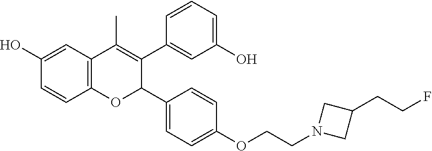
C12=C(C=C(O)C=C1)C(C)=C(C1=CC(O)=CC=C1)C(C1=CC=C(OCCN3CC(CCF)C3)C=C1)O2
